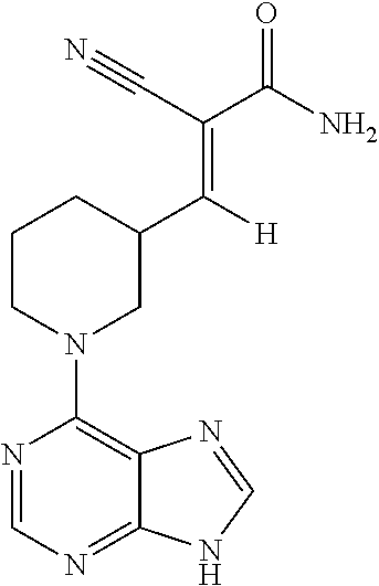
N1=CN=C2C(=C1N1CC(C([H])=C(C(N)=O)C#N)CCC1)N=CN2
